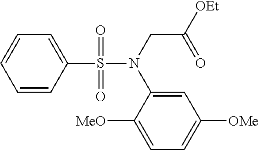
C1=C(S(=O)(=O)N(CC([OEt])=O)C2=CC([OMe])=CC=C2[MeO])C=CC=C1
